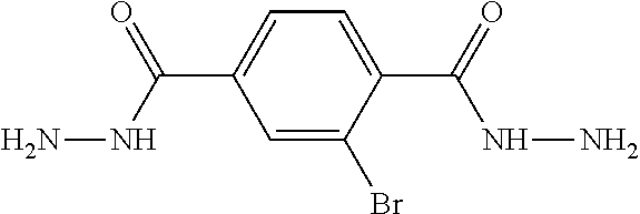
NNC(C1=CC=C(C(=O)NN)C(Br)=C1)=O
